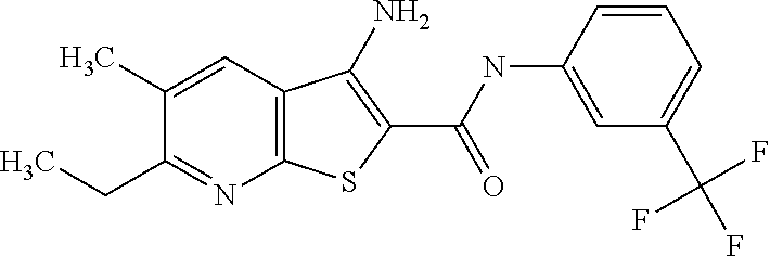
C12=C(C=C(C)C(CC)=N1)C(N)=C(C(=O)NC1=CC(C(F)(F)F)=CC=C1)S2
